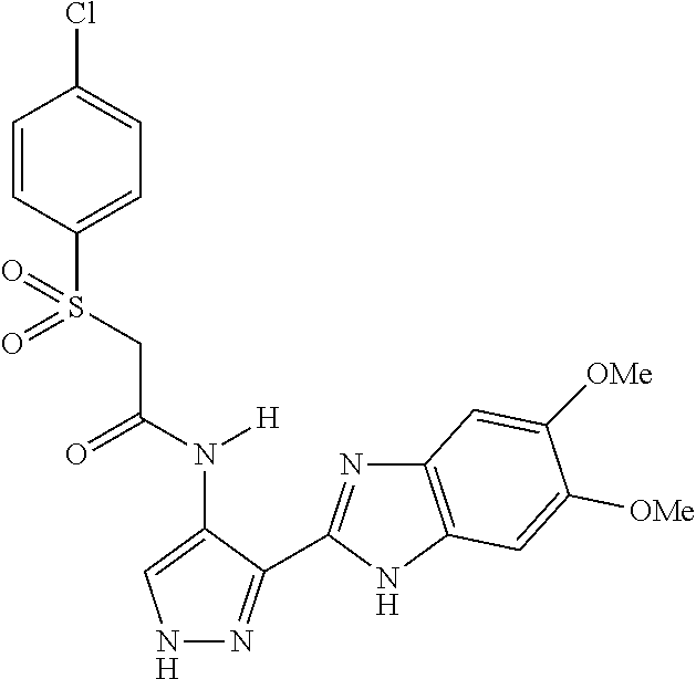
C(C(N([H])C1=CNN=C1C1=NC2=C(N1)C=C([OMe])C([OMe])=C2)=O)S(C1=CC=C(Cl)C=C1)(=O)=O
